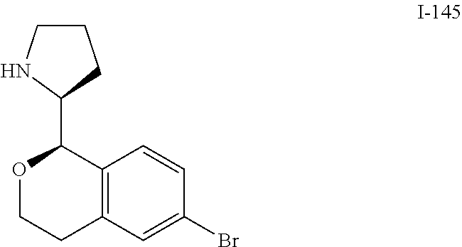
C1CNC(C2OCCC3=C2C=CC(Br)=C3)C1
